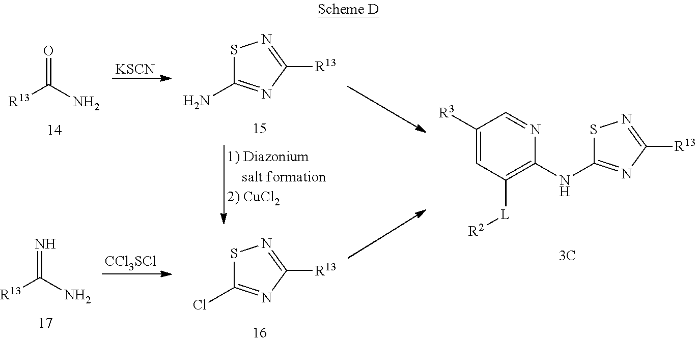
O=C(N)[R13].N=C(N)[R13].S1C(N)=NC([R13])=N1.S1C(Cl)=NC([R13])=N1.[CCl3SCl].[KSCN].C1([R3])=CC([L][R2])=C(NC2=NC([R13])=NS2)N=C1
